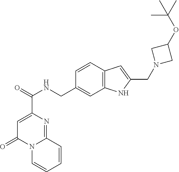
C1=C(C(=O)NCC2=CC3=C(C=C2)C=C(CN2CC(OC(C)(C)C)C2)N3)N=C2N(C1=O)C=CC=C2
